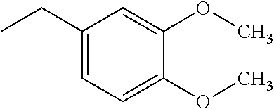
C1(OC)=CC=C(CC)C=C1OC
